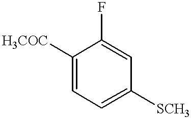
C1([H3COC])=CC=C([SCH3])C=C1F
